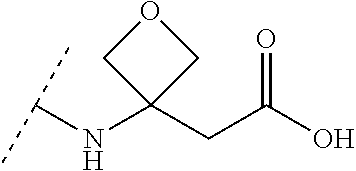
C(NC1(CC(O)=O)COC1)(C)C
